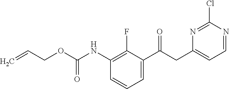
C1=C(C(CC2=CC=NC(Cl)=N2)=O)C(F)=C(NC(OCC=C)=O)C=C1
